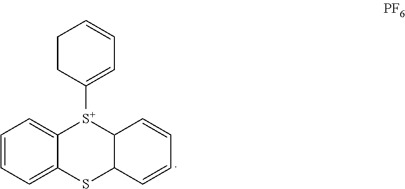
C1=CC=C2C(=C1)[S+](C1=CC=CCC1)C1C(S2)C=CC=C1
